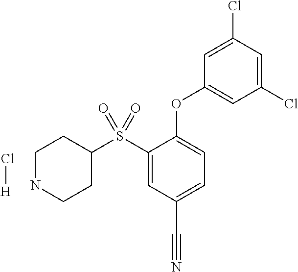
S(C1=CC(C#N)=CC=C1OC1=CC(Cl)=CC(Cl)=C1)(C1CCNCC1)(=O)=O.Cl[H]
